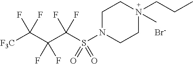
[F3C]C(C(C(S(N1CCN(CCC)(C)CC1)(=O)=O)(F)F)(F)F)(F)F.[Br-]
